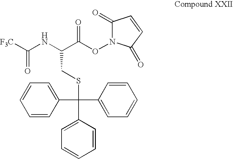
C(NC(C(ON1C(=O)C=CC1=O)=O)CSC(C1=CC=CC=C1)(C1=CC=CC=C1)C1=CC=CC=C1)(=O)[F3C]
